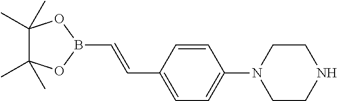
C(B1OC(C)(C)C(C)(C)O1)=CC1=CC=C(N2CCNCC2)C=C1
